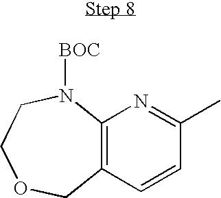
C12=C(C=CC(C)=N1)COCCN2[BOC]
